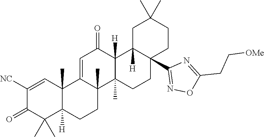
C1([NC])=CC2(C)C([H])(C(C)(C)C1=O)CCC1(C)C2=CC(=O)C2([H])C1(C)CCC1(C3=NOC(CC[OMe])=N3)C2([H])CC(C)(C)CC1
